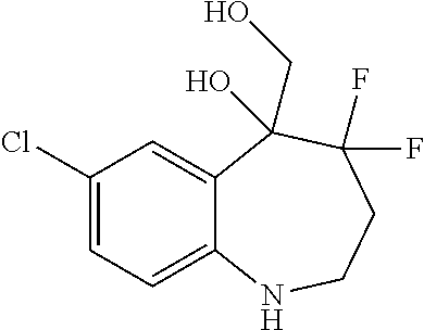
C1(Cl)=CC=C2C(=C1)C(O)(CO)C(F)(F)CCN2
